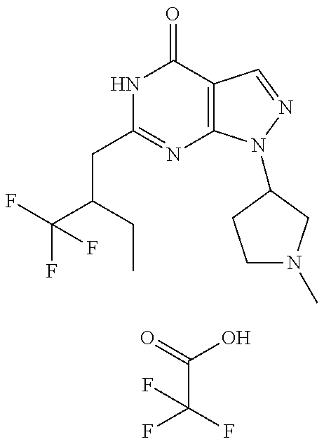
O=C(O)C(F)(F)F.C(C1=NC2=C(C(=O)N1)C=NN2C1CN(C)CC1)C(C(F)(F)F)CC
